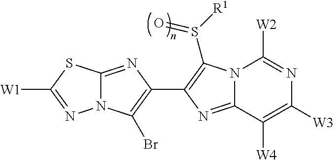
N12C(=NC(C3=C(S([R1])=O)N4C(=N3)C([W4])=C([W3])N=C4[W2])=C1Br)SC([W1])=N2
